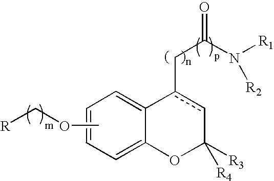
C1=C2C(=CC=C1)c(CC(=O)N([R1])[R2])cC([R3])([R4])O2.COC[R]
